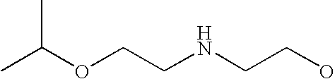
O(CCNCCO)C(C)C
